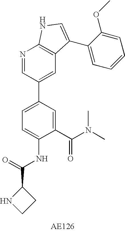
C1(C(N(C)C)=O)=CC(C2=CC3=C(N=C2)NC=C3C2=CC=CC=C2OC)=CC=C1NC(C1NCC1)=O
